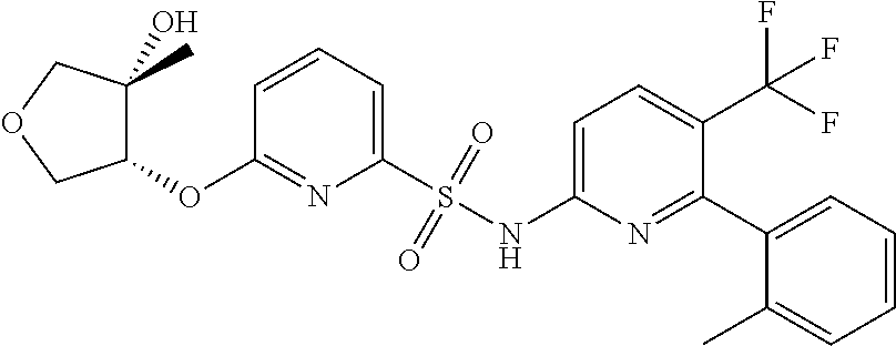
C1=CC=C(S(NC2=CC=C(C(F)(F)F)C(C3=CC=CC=C3C)=N2)(=O)=O)N=C1OC1C(C)(O)COC1
